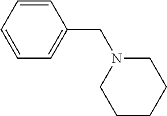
C1=CC=CC(CN2CCCCC2)=C1
